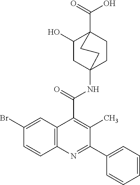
C1(O)CC2(NC(C3=C(C)C(C4=CC=CC=C4)=NC4=C3C=C(Br)C=C4)=O)CCC1(C(=O)O)CC2
